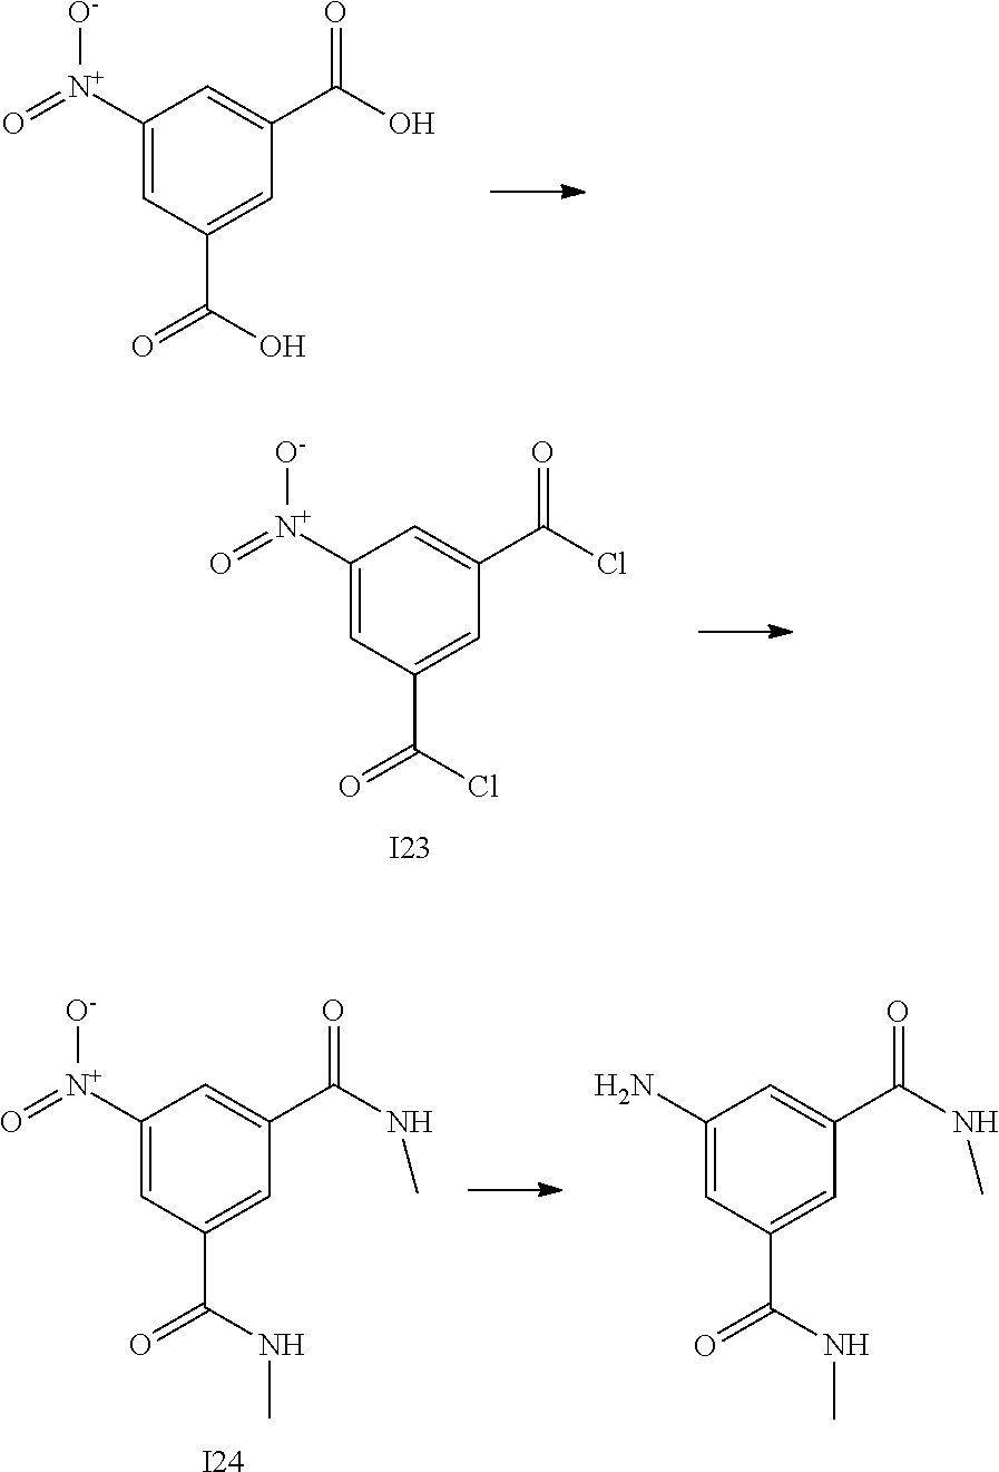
C1([N+](=O)[O-])=CC(C(O)=O)=CC(C(O)=O)=C1.C1([N+](=O)[O-])=CC(C(Cl)=O)=CC(C(Cl)=O)=C1.[I23].C1([N+](=O)[O-])=CC(C(NC)=O)=CC(C(NC)=O)=C1.[I24].C1(N)=CC(C(NC)=O)=CC(C(NC)=O)=C1
